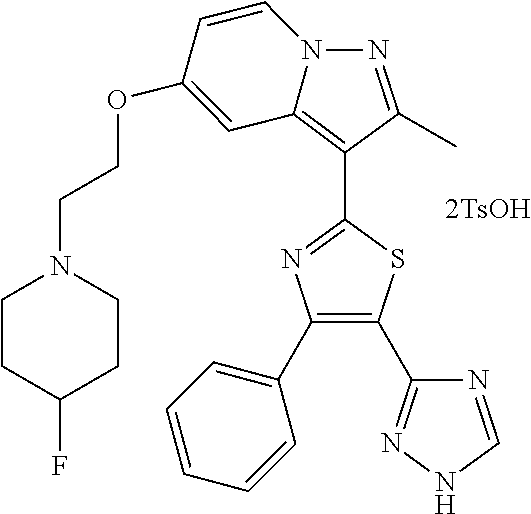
[2TsOH].N1=C(C)C(C2=NC(C3=CC=CC=C3)=C(C3=NNC=N3)S2)=C2C=C(OCCN3CCC(F)CC3)C=CN12
